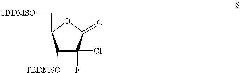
C1([TBDMSO])C(Cl)(F)C(=O)OC1C[TBDMSO]
